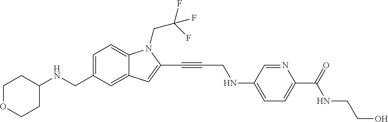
C1=C(CNC2CCOCC2)C=C2C(=C1)N(CC(F)(F)F)C(C#CCNC1=CC=C(C(=O)NCCO)N=C1)=C2
